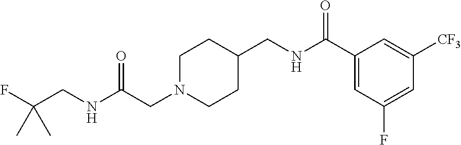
C1N(CC(=O)NCC(F)(C)C)CCC(CNC(C2=CC(F)=CC([CF3])=C2)=O)C1
